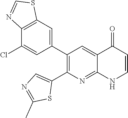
C12=C(C=C(C3=C(C4=CN=C(C)S4)N=C4C(=C3)C(=O)C=CN4)C=C1Cl)SC=N2
